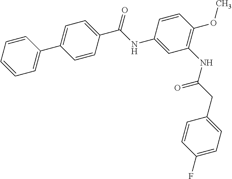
C1=CC=CC=C1C1=CC=C(C(NC2=CC(NC(CC3=CC=C(F)C=C3)=O)=C(OC)C=C2)=O)C=C1
